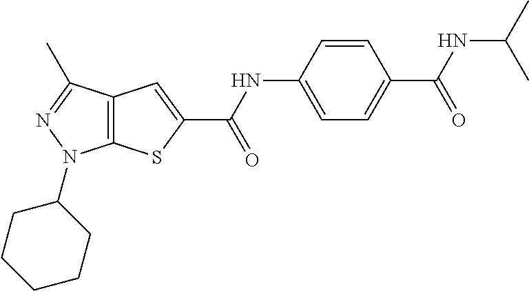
C12=C(C(C)=NN1C1CCCCC1)C=C(C(NC1=CC=C(C(NC(C)C)=O)C=C1)=O)S2
